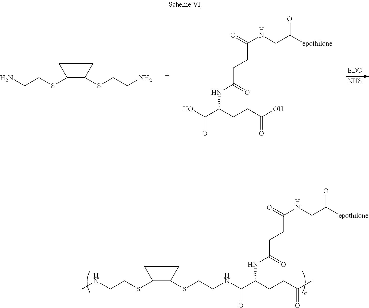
C(CNC(C(CCC(C)=O)NC(CCC(NCC([epothilone])=O)=O)=O)=O)SC1C(SCCNC)CC1.C(CN)SC1C(SCCN)CC1.[NHS].OC(C(CCC(O)=O)NC(CCC(NCC([epothilone])=O)=O)=O)=O
